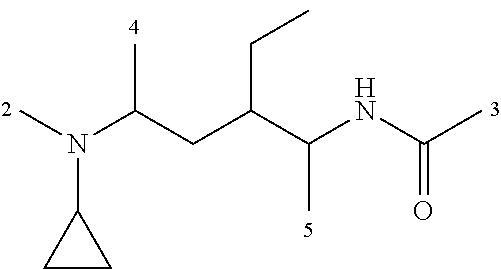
CN(C(CC(C(NC(C)=O)C)CC)C)C1CC1
